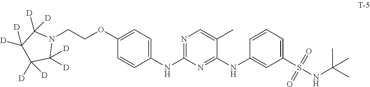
N1=C(NC2=CC=C(OCCN3C([D])([D])C([D])([D])C([D])([D])C3([D])[D])C=C2)N=C(NC2=CC(S(NC(C)(C)C)(=O)=O)=CC=C2)C(C)=C1
